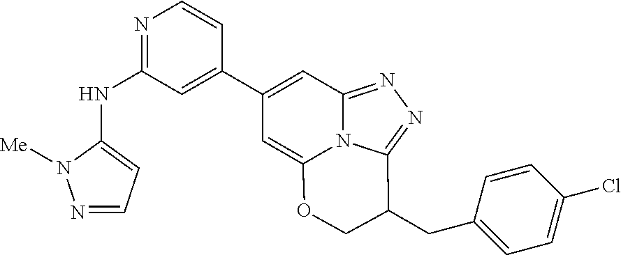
N1=CC=C(NC2=NC=CC(C3=CC4=NN=C5N4C(=C3)OCC5CC3=CC=C(Cl)C=C3)=C2)N1[Me]
